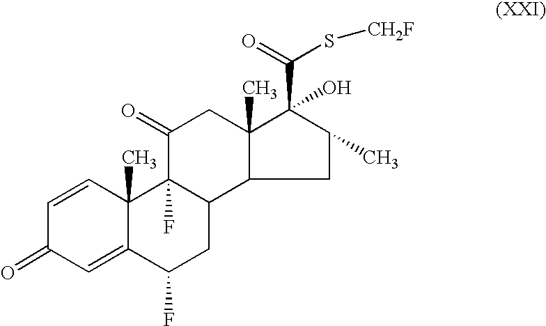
C1=CC2(C)C(=CC1=O)C(F)CC1C2(F)C(=O)CC2(C)C(O)(C(=O)S[CH2F])C(C)CC12
